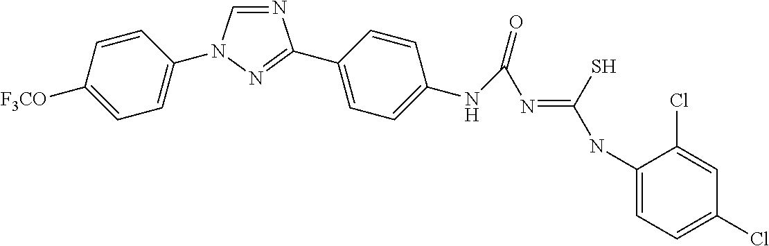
N1=CN(C2=CC=C([F3CO])C=C2)N=C1C1=CC=C(NC(=O)N=C(NC2=CC=C(Cl)C=C2Cl)S)C=C1
